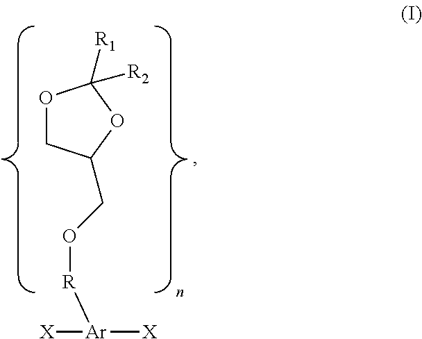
O1CC(CO[R][Ar]([X])[X])OC1([R2])[R1]
